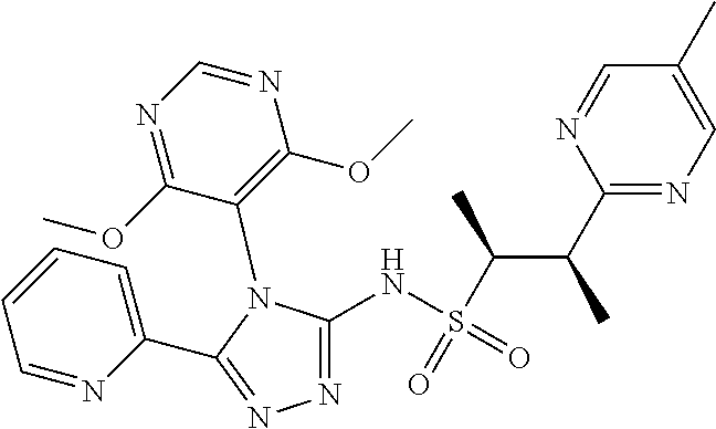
C1=CC=NC(C2=NN=C(NS(C(C(C3=NC=C(C)C=N3)C)C)(=O)=O)N2C2=C(OC)N=CN=C2OC)=C1
